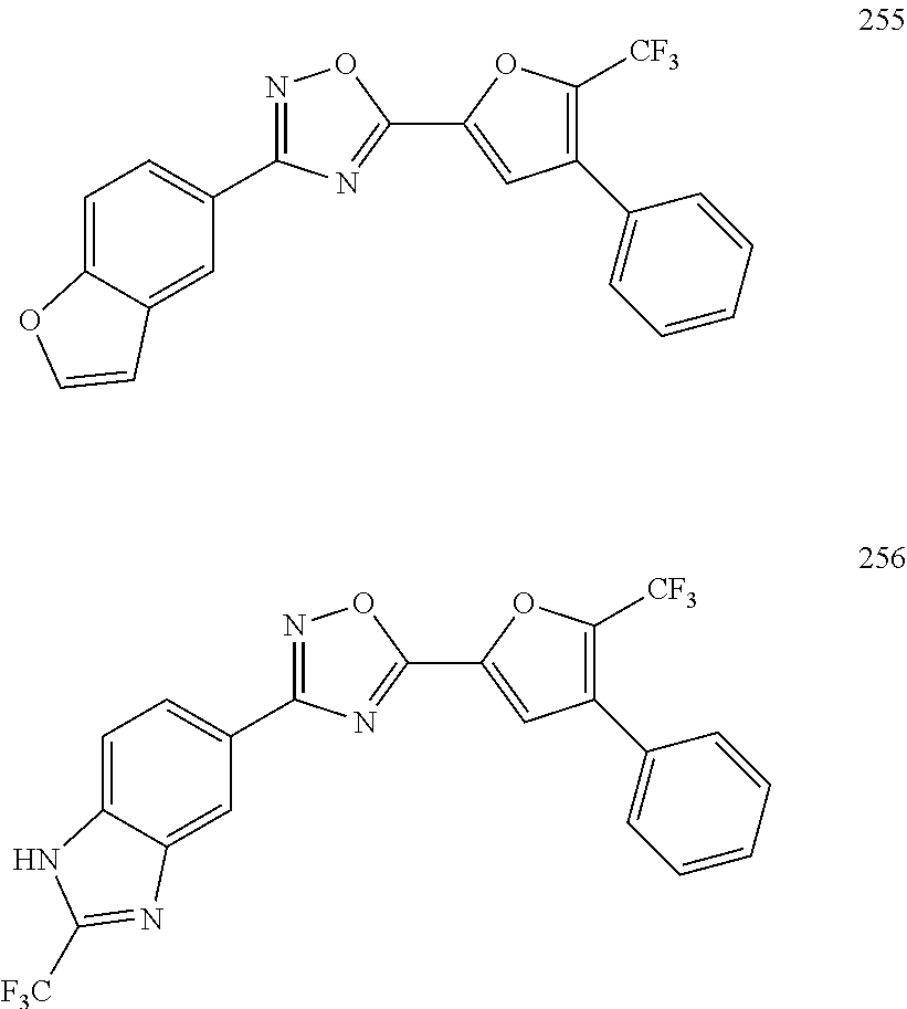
N1=C(C2=CC=C3C(=C2)N=C([F3C])N3)N=C(C2=CC(C3=CC=CC=C3)=C([CF3])O2)O1.N1=C(C2=CC=C3C(=C2)C=CO3)N=C(C2=CC(C3=CC=CC=C3)=C([CF3])O2)O1
